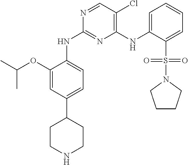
C1=C(OC(C)C)C(NC2=NC(NC3=CC=CC=C3S(=O)(N3CCCC3)=O)=C(Cl)C=N2)=CC=C1C1CCNCC1
